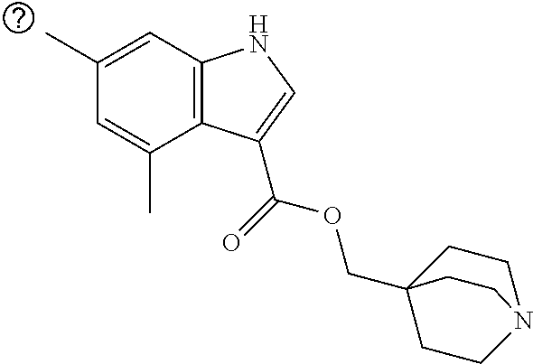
C12=C(C=C(C)C=C1C)NC=C2C(=O)OCC12CCN(CC1)CC2
